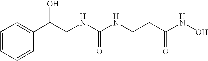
C1=CC=C(C(CNC(NCCC(NO)=O)=O)O)C=C1
